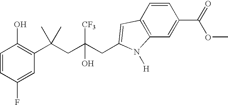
C1=CC(F)=CC(C(CC([CF3])(O)CC2=CC3=C(C=C(C(=O)OC)C=C3)N2[H])(C)C)=C1O
